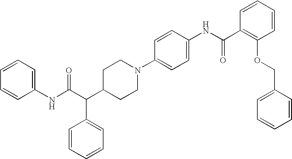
C1=CC=CC=C1NC(C(C1CCN(C2=CC=C(NC(C3=C(OCC4=CC=CC=C4)C=CC=C3)=O)C=C2)CC1)C1=CC=CC=C1)=O
